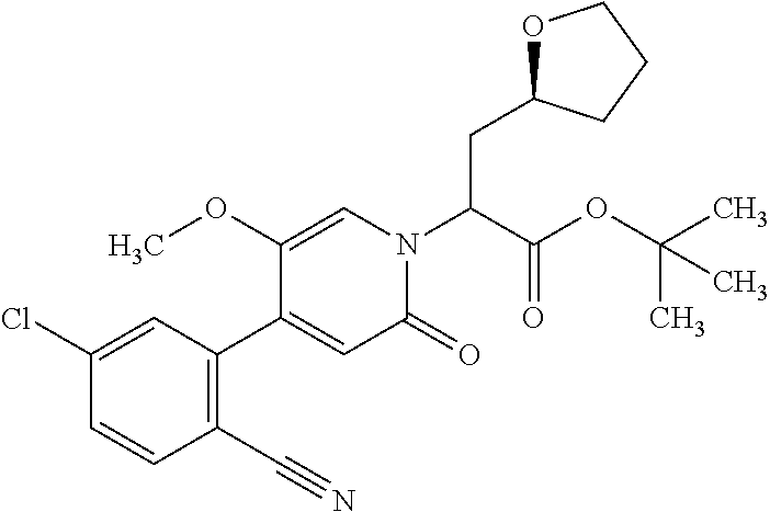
O1C(CC(N2C=C(OC)C(C3=C(C#N)C=CC(Cl)=C3)=CC2=O)C(OC(C)(C)C)=O)CCC1
